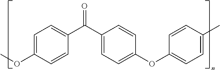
COC1=CC=C(C(C2=CC=C(OC3=CC=C(C)C=C3)C=C2)=O)C=C1
